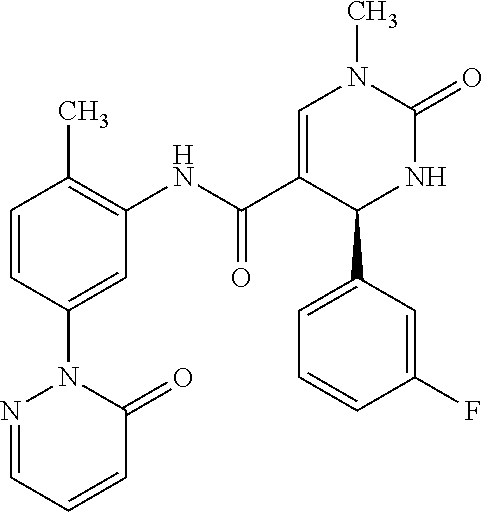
C1=CC(C)=C(NC(C2=CN(C)C(=O)NC2C2=CC=CC(F)=C2)=O)C=C1N1N=CC=CC1=O
